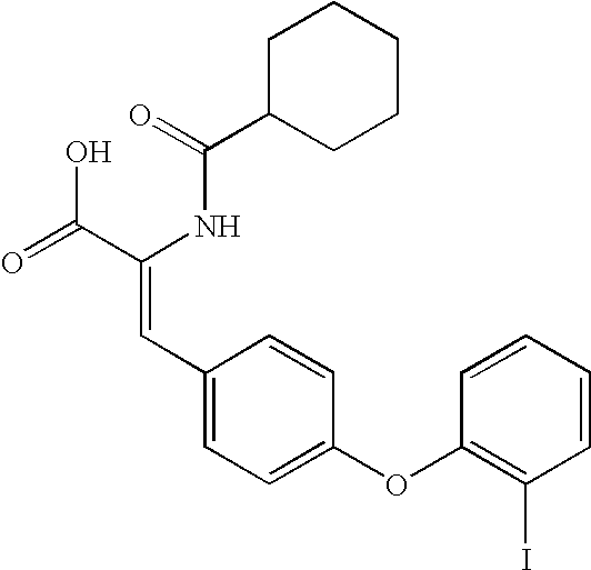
C(=O)(NC(C(=O)O)=CC1=CC=C(OC2=C(I)C=CC=C2)C=C1)C1CCCCC1
